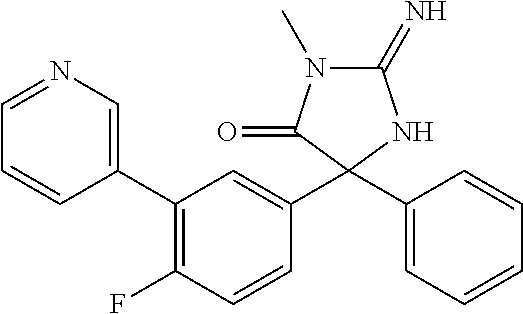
C1(=N)N(C)C(=O)C(C2=CC(C3=CN=CC=C3)=C(F)C=C2)(C2=CC=CC=C2)N1
